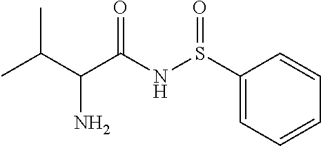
S(NC(C(C(C)C)N)=O)(=O)C1=CC=CC=C1
